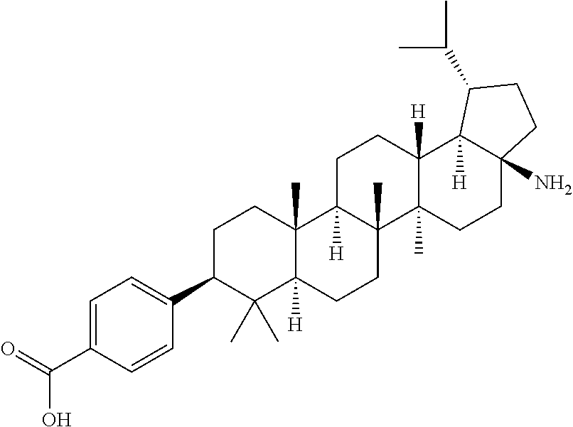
C1C(C2=CC=C(C(=O)O)C=C2)C(C)(C)C2([H])C(C)(C1)C1([H])C(C)(CC2)C2(C)C([H])(CC1)C1([H])C(N)(CC2)CCC1C(C)C
